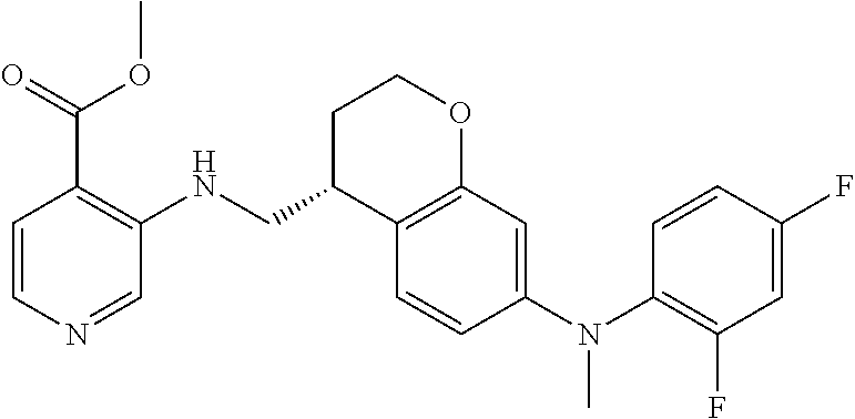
C1=CC(N(C2=C(F)C=C(F)C=C2)C)=CC2=C1C(CNC1=C(C(OC)=O)C=CN=C1)CCO2
